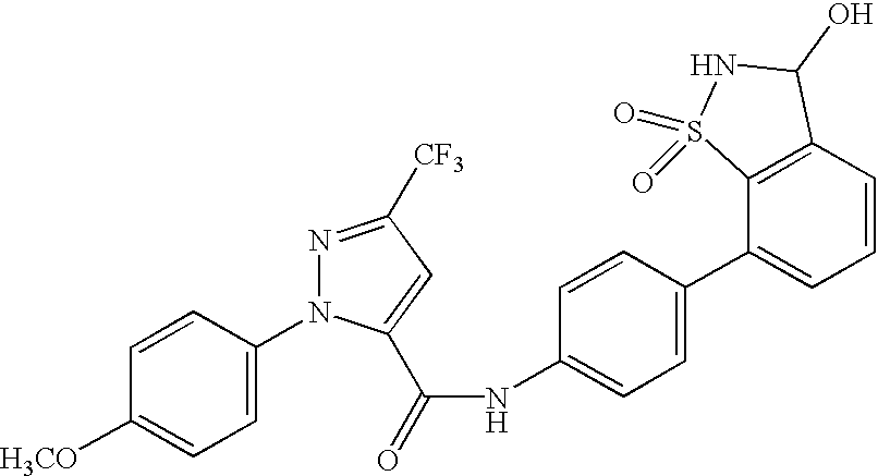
C1=CC(N2N=C([CF3])C=C2C(NC2=CC=C(C3=CC=CC4=C3S(=O)(=O)NC4O)C=C2)=O)=CC=C1[H3CO]
